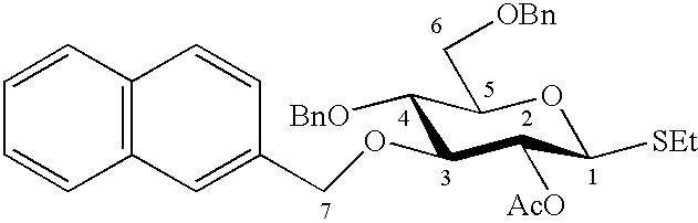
C1([BnO])C(OCC2=CC3=C(C=C2)C=CC=C3)C([AcO])C([SEt])OC1C[OBn]
